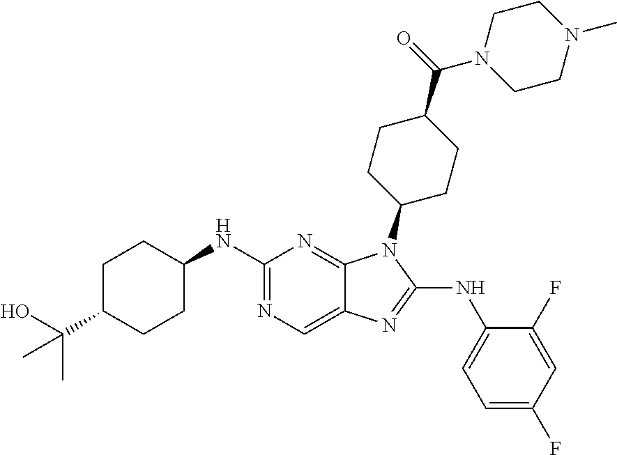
N1=C(NC2CCC(C(O)(C)C)CC2)N=C2C(=C1)N=C(NC1=CC=C(F)C=C1F)N2C1CCC(C(N2CCN(C)CC2)=O)CC1
